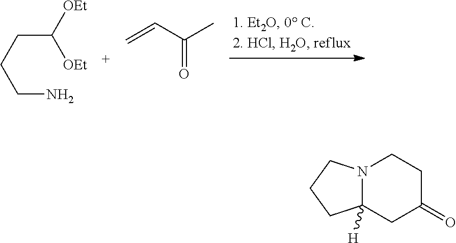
C(N)CCC([OEt])[OEt].C=CC(C)=O.N12C([H])(CC(=O)CC1)CCC2
